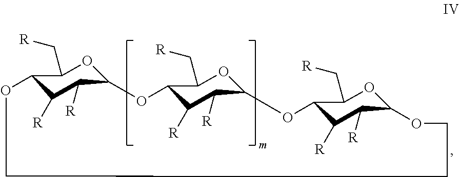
C12C([R])C([R])C(OC1C[R])OC1C([R])C([R])C(OC1C[R])OC1C([R])C([R])C(OC1C[R])OCCCO2
